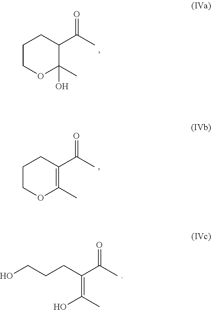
OCCCC(C(C)=O)=C(C)O.C1(C(C)=O)=C(C)OCCC1.C1(C(C)=O)C(C)(O)OCCC1
